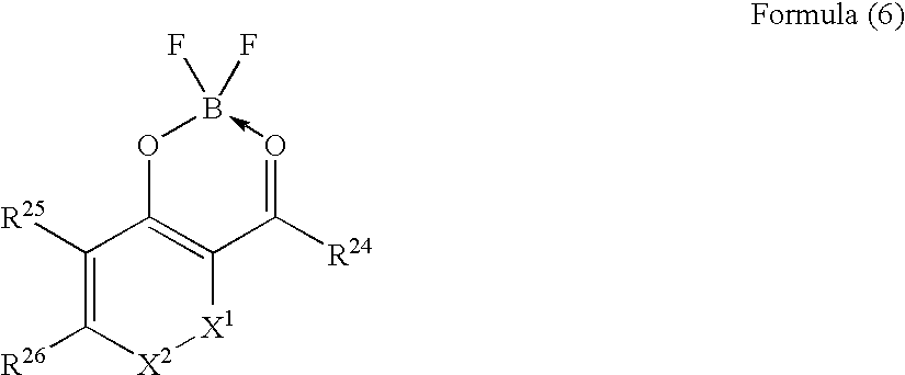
C1([R25])=C([R26])[X2][X1]C2=C1OB(F)(F)-O=C2[R24]
